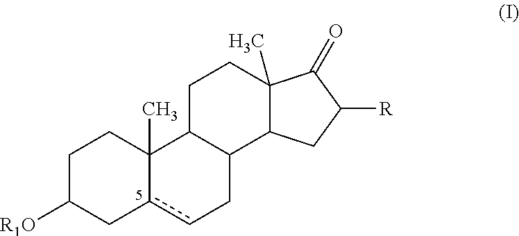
C1C([R1O])Cc2cCC3C(C2(C)C1)CCC1(C)C3CC([R])C1=O
